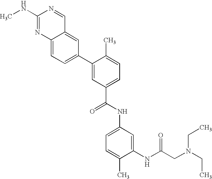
C1(NC)=NC2=CC=C(C3=CC(C(NC4=CC=C(C)C(NC(CN(CC)CC)=O)=C4)=O)=CC=C3C)C=C2C=N1
